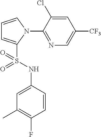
C1=CN(C2=NC=C([CF3])C=C2Cl)C(S(NC2=CC(C)=C(F)C=C2)(=O)=O)=C1
